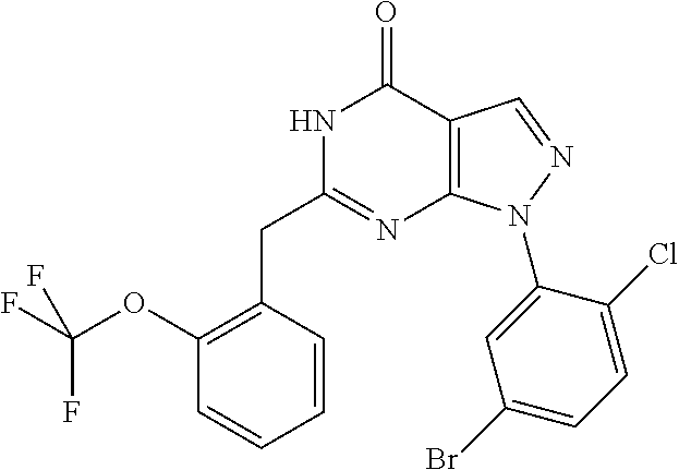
C1(OC(F)(F)F)=C(CC2=NC3=C(C(=O)N2)C=NN3C2=CC(Br)=CC=C2Cl)C=CC=C1
